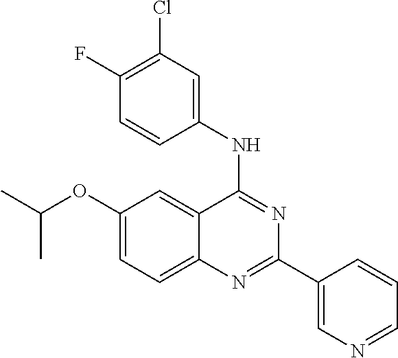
C1(OC(C)C)=CC=C2C(=C1)C(NC1=CC(Cl)=C(F)C=C1)=NC(C1=CN=CC=C1)=N2
